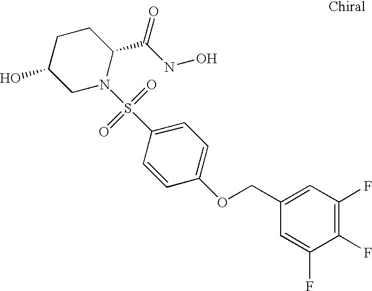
C1C(O)CN(S(C2=CC=C(OCC3=CC(F)=C(F)C(F)=C3)C=C2)(=O)=O)C(C(NO)=O)C1
